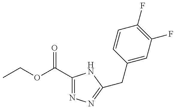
CCOC(C1=NN=C(CC2=CC(F)=C(F)C=C2)N1)=O
